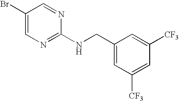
C1(Br)=CN=C(NCC2=CC([CF3])=CC([CF3])=C2)N=C1
